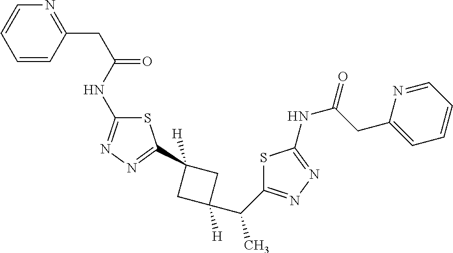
S1C(NC(=O)CC2=NC=CC=C2)=NN=C1C1([H])CC(C(C2=NN=C(NC(CC3=CC=CC=N3)=O)S2)C)([H])C1
